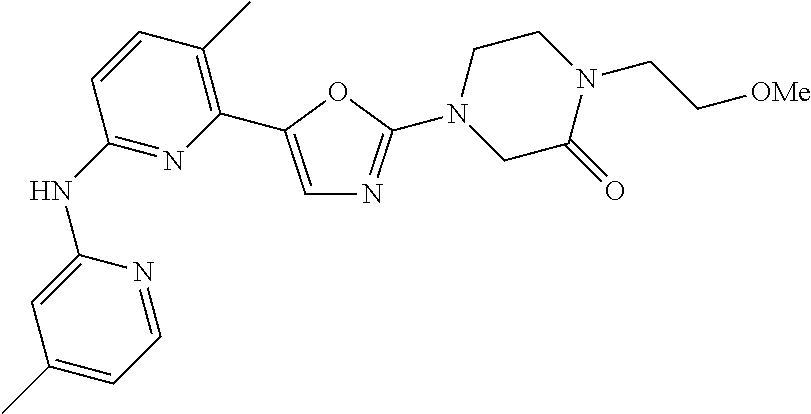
C1(NC2=NC(C3=CN=C(N4CC(=O)N(CC[OMe])CC4)O3)=C(C)C=C2)=CC(C)=CC=N1
